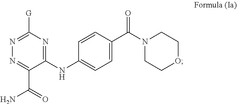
N1=C([G])N=C(NC2=CC=C(C(N3CCOCC3)=O)C=C2)C(C(N)=O)=N1
